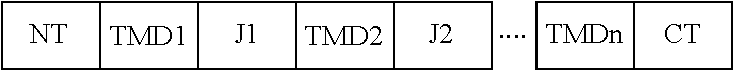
[NT].[TMD1].[TMD2].C12C3C4C5CCC5C4C3C1CC2.[CT].C12CCC1CC2
